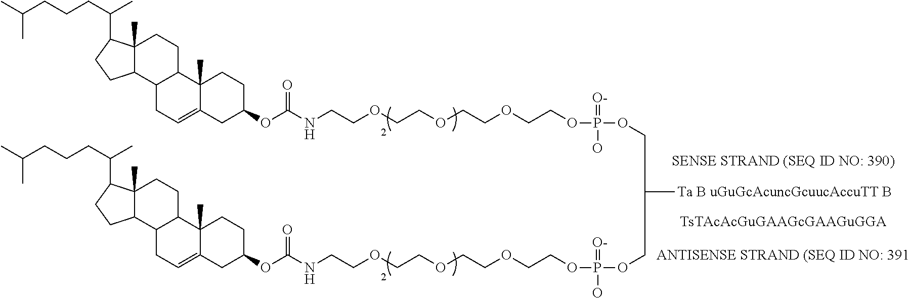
C12CC=C3C(C)(C1CCC1(C)C2CCC1C(CCCC(C)C)C)CCC(OC(NCCOCCOCCOCCOP(=[O-])(OCC(COP(OCCOCCOCCOCCNC(OC1CC2=CCC4C(C2(C)CC1)CCC1(C)C4CCC1C(CCCC(C)C)C)=O)(=[O-])O)[Ta B uGuGcAcuncGcuucAccuTT B])O)=O)C3
